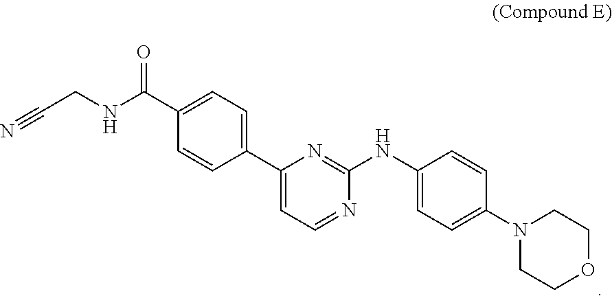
C(CNC(=O)C1=CC=C(C2=CC=NC(NC3=CC=C(N4CCOCC4)C=C3)=N2)C=C1)#N
